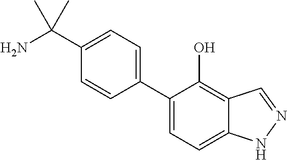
C1(C(N)(C)C)=CC=C(C2=CC=C3C(=C2O)C=NN3)C=C1
